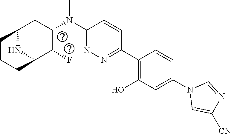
C1(C2=C(O)C=C(N3C=C([CN])N=C3)C=C2)=NN=C(N(C2CC3NC(C2F)CCC3)C)C=C1
